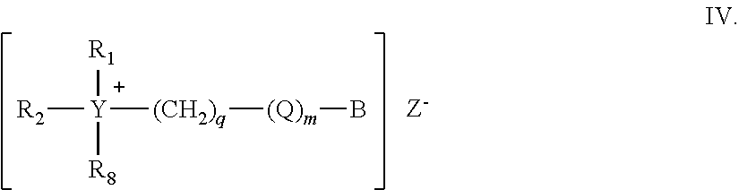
[R2][Y]([(CH2)q][(Q)m]B)([R1])[R8]
